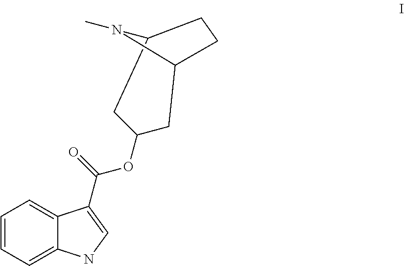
C1=CC=C2C(=C1)C(C(=O)OC1CC3N(C)C(C1)CC3)=CN2
